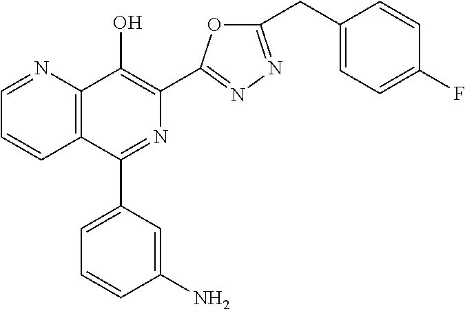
C1=NC2=C(C=C1)C(C1=CC=CC(N)=C1)=NC(C1=NN=C(CC3=CC=C(F)C=C3)O1)=C2O
